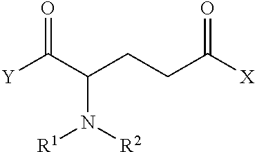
[Y]C(C(CCC([X])=O)N([R2])[R1])=O
